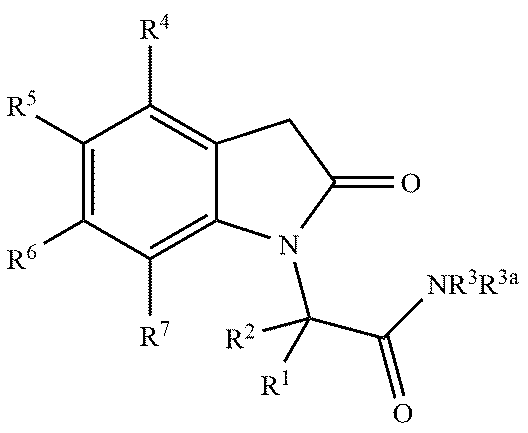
C1([R5])=C([R6])C([R7])=C2C(=C1[R4])CC(=O)N2C([R2])(C([NR3R3a])=O)[R1]
